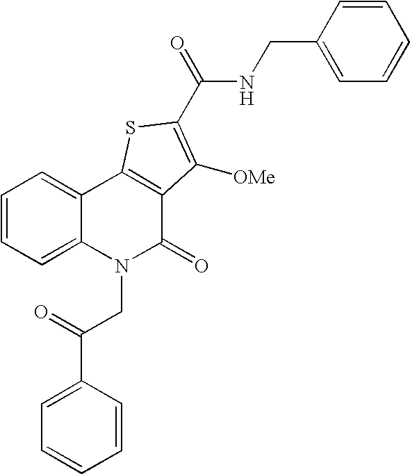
N(C(=O)C1=C([OMe])C2=C(C3=CC=CC=C3N(CC(=O)C3=CC=CC=C3)C2=O)S1)CC1=CC=CC=C1
